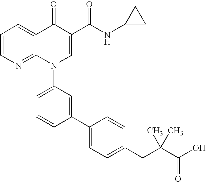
C1=CN=C2C(=C1)C(=O)C(C(NC1CC1)=O)=CN2C1=CC=CC(C2=CC=C(CC(C(O)=O)(C)C)C=C2)=C1
